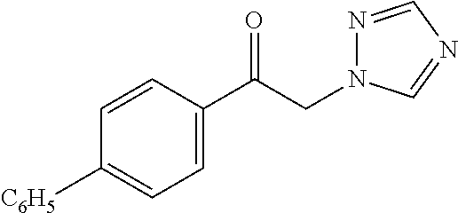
C1=CC(C(CN2N=CN=C2)=O)=CC=C1[C6H5]
